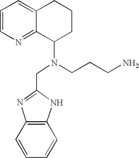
C1=CN=C2C(=C1)CCCC2N(CCCN)CC1=NC2=C(N1)C=CC=C2
